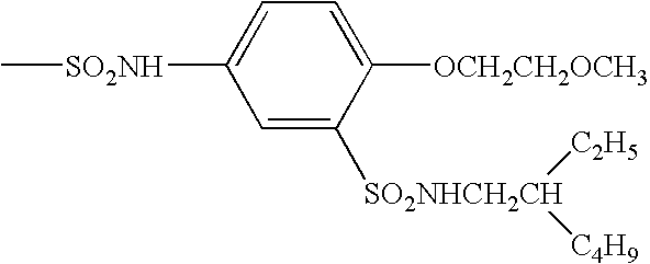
C1([SO2NH]C)=CC=C([OCH2CH2OCH3])C([SO2NHCH2CH]([C2H5])[C4H9])=C1
